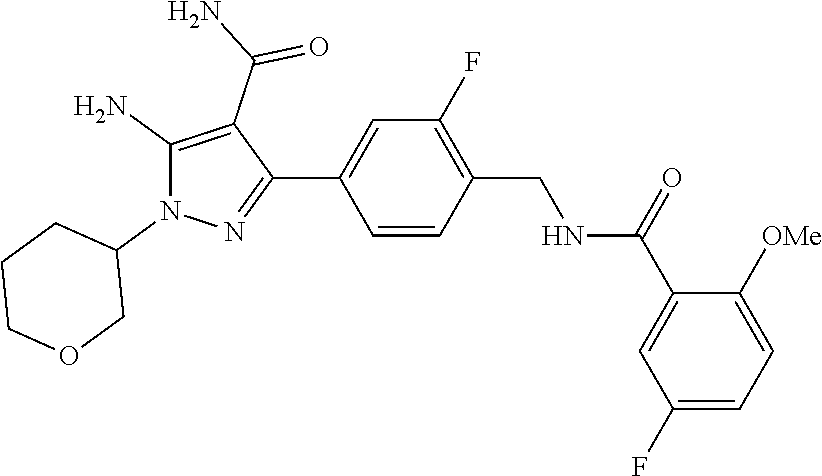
C1=CC(C2=NN(C3CCCOC3)C(N)=C2C(N)=O)=CC(F)=C1CNC(C1=CC(F)=CC=C1[OMe])=O
